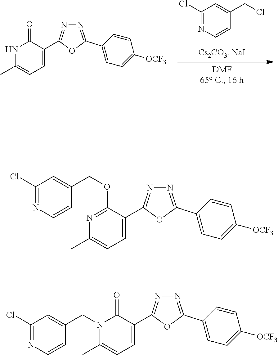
N1=C(Cl)C=C(CCl)C=C1.N1C(C)=CC=C(C2=NN=C(C3=CC=C([OCF3])C=C3)O2)C1=O.N1=C(OCC2=CC(Cl)=NC=C2)C(C2=NN=C(C3=CC=C([OCF3])C=C3)O2)=CC=C1C.C1(C)=CC=C(C2=NN=C(C3=CC=C([OCF3])C=C3)O2)C(=O)N1CC1=CC(Cl)=NC=C1
